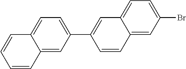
C12=CC(Br)=CC=C1C=C(C1=CC=C3C(=C1)C=CC=C3)C=C2
